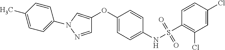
O(C1=CN(C2=CC=C(C)C=C2)N=C1)C1=CC=C(NS(=O)(=O)C2=C(Cl)C=C(Cl)C=C2)C=C1
